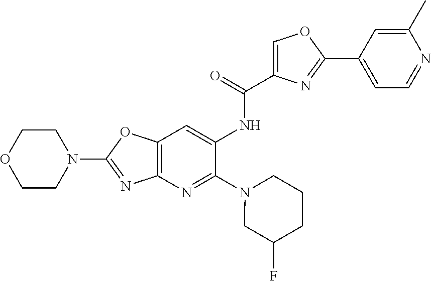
N1(C2=NC3=C(O2)C=C(NC(=O)C2=COC(C4=CC=NC(C)=C4)=N2)C(N2CC(F)CCC2)=N3)CCOCC1
